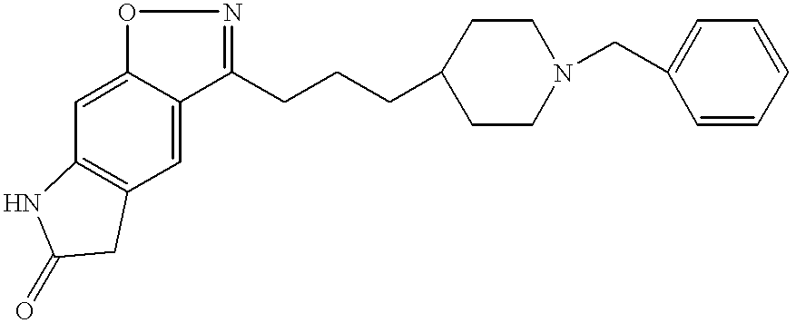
C1(CCCC2CCN(CC3=CC=CC=C3)CC2)=NOC2=CC3=C(C=C12)CC(=O)N3
